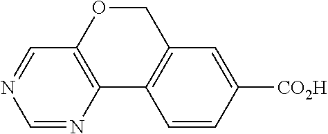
C1=NC2=C(C=N1)OCC1=C2C=CC([CO2H])=C1
